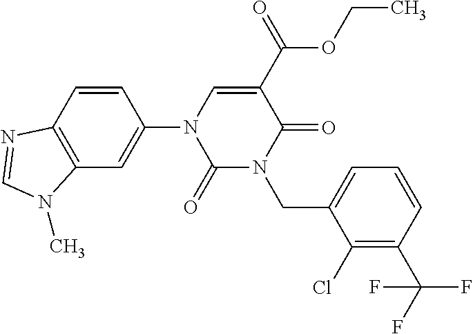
C1(=O)N(CC2=CC=CC(C(F)(F)F)=C2Cl)C(=O)C(C(=O)OCC)=CN1C1=CC2=C(C=C1)N=CN2C
